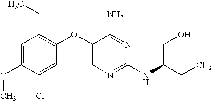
C1=C(OC)C(Cl)=CC(OC2=CN=C(NC(CC)CO)N=C2N)=C1CC
